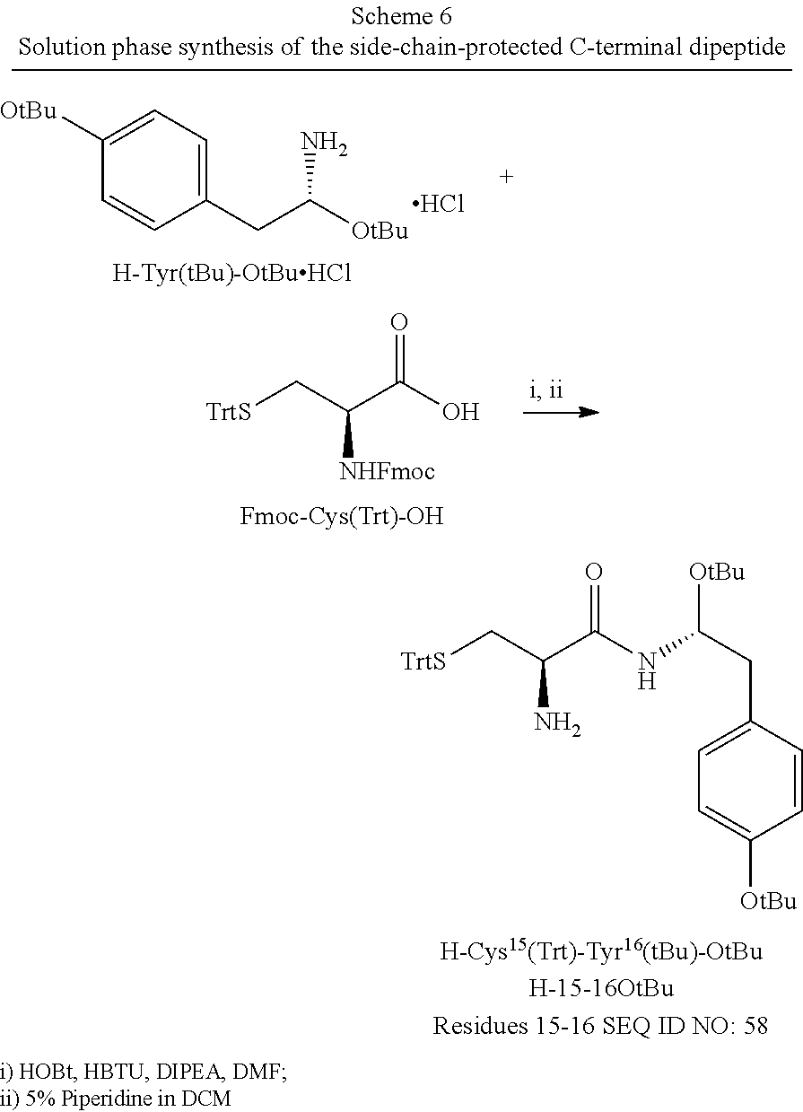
[TrtS]CC(C(NC(CC1=CC=C([OtBu])C=C1)[OtBu])=O)N.[TrtS]CC(C(O)=O)[NHFmoc].C1([OtBu])=CC=C(CC([OtBu])N)C=C1.Cl
